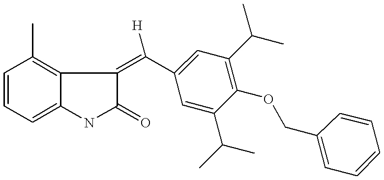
C1=CC=C2C(=C1C)C(=C(C1=CC(C(C)C)=C(OCC3=CC=CC=C3)C(C(C)C)=C1)[H])C(=O)N2
